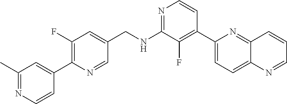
N1=C(NCC2=CC(F)=C(C3=CC(C)=NC=C3)N=C2)C(F)=C(C2=CC=C3C(=N2)C=CC=N3)C=C1
